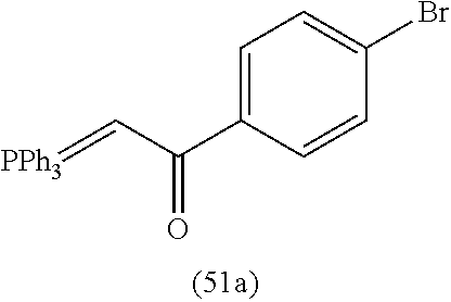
[PPh3]=CC(C1=CC=C(Br)C=C1)=O
